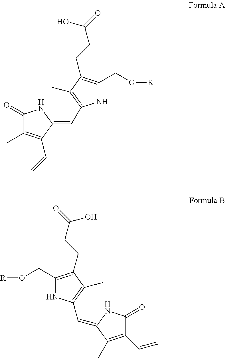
C1(=O)C(C)=C(C=C)C(=CC2=C(C)C(CCC(=O)O)=C(CO[R])N2)N1.C1(=O)C(C=C)=C(C)C(=CC2=C(C)C(CCC(=O)O)=C(CO[R])N2)N1
